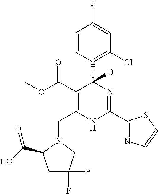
C1=CC(C2([D])C(C(=O)OC)=C(CN3C(C(O)=O)CC(F)(F)C3)NC(C3=NC=CS3)=N2)=C(Cl)C=C1F
